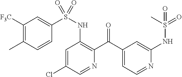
C1=C(Cl)C=NC(C(C2=CC=NC(NS(=O)(C)=O)=C2)=O)=C1NS(=O)(C1=CC([F3C])=C(C)C=C1)=O
